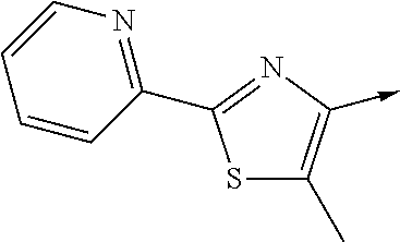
S1C(C)=C(->C)N=C1C1=NC=CC=C1
